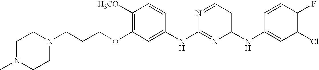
C1([H3CO])=C(OCCCN2CCN(C)CC2)C=C(NC2=NC(NC3=CC(Cl)=C(F)C=C3)=CC=N2)C=C1
